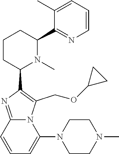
C1CC(C2=C(COC3CC3)N3C(=N2)C=CC=C3N2CCN(C)CC2)N(C)C(C2=NC=CC=C2C)C1
